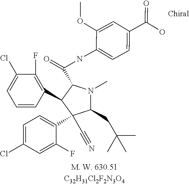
C1(CC(C)(C)C)N(C)C(C(=O)NC2=CC=C(C(O)=O)C=C2OC)C(C2=C(F)C(Cl)=CC=C2)C1(C1=CC=C(Cl)C=C1F)C#N
